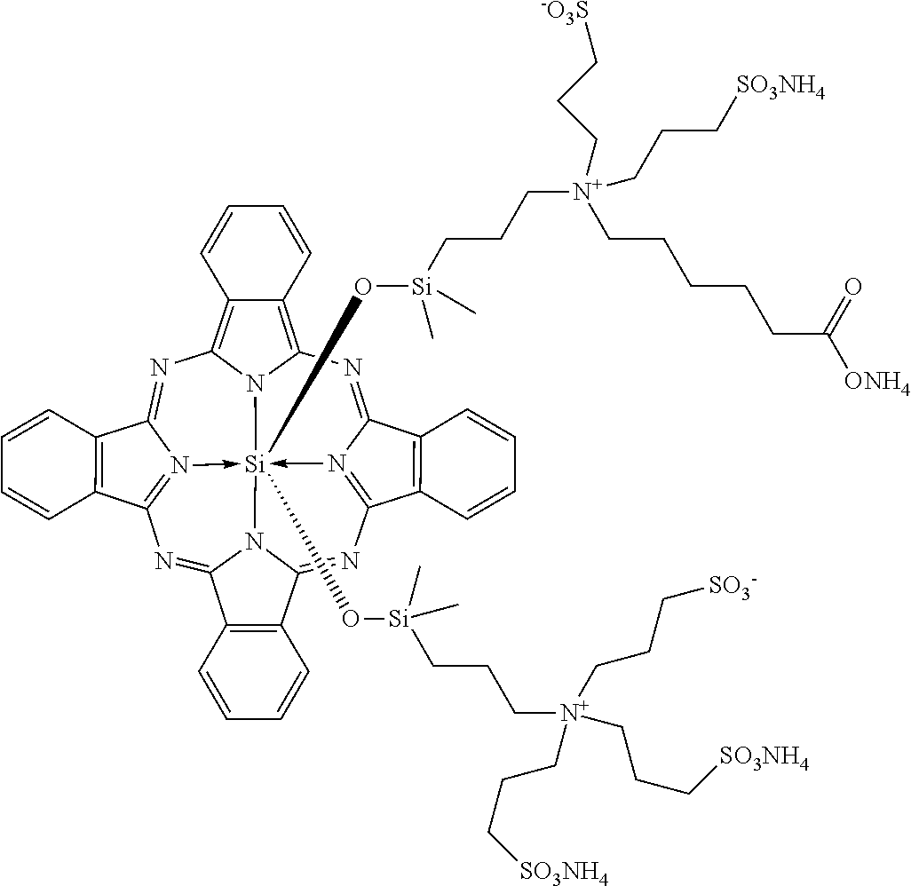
N1=C2N3->[Si]45(O[Si](CCC[N+](CCC[SO3-])(CCC[SO3NH4])CCC[SO3NH4])(C)C)(O[Si](C)(CCC[N+](CCC[-O3S])(CCCCCC(=O)[ONH4])CCC[SO3NH4])C)-N6=C(N=C7N4C(=NC=3C3=C2C=CC=C3)C2=C7C=CC=C2)C2=C(C6=NC3=C4C(=C1N35)C=CC=C4)C=CC=C2
